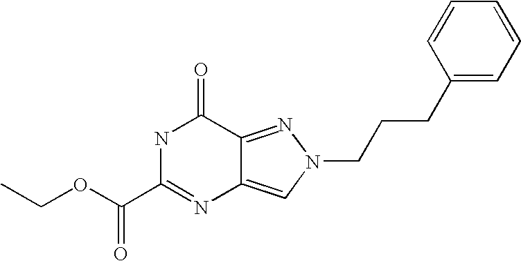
C12=NN(CCCC3=CC=CC=C3)C=C1N=C(C(OCC)=O)NC2=O
